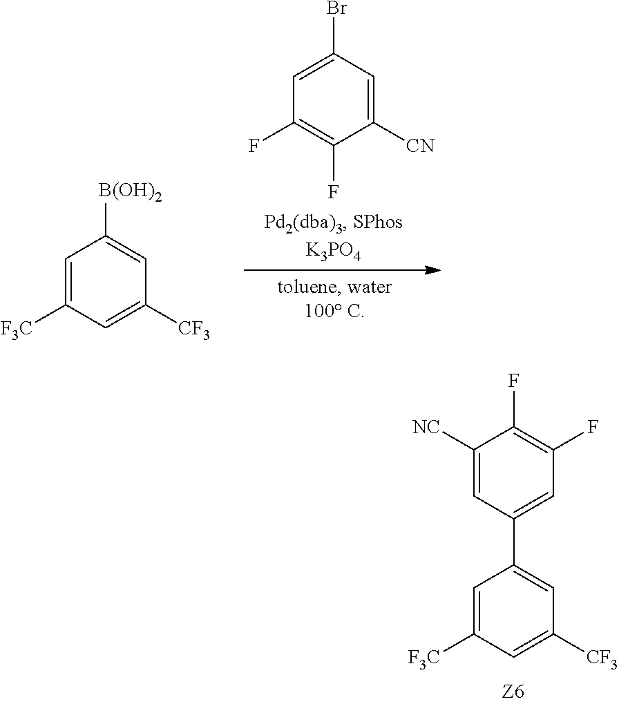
C1([CN])=CC(Br)=CC(F)=C1F.C1=C([F3C])C=C([CF3])C=C1[B(OH)2].C1([NC])=CC(C2=CC([CF3])=CC([F3C])=C2)=CC(F)=C1F
